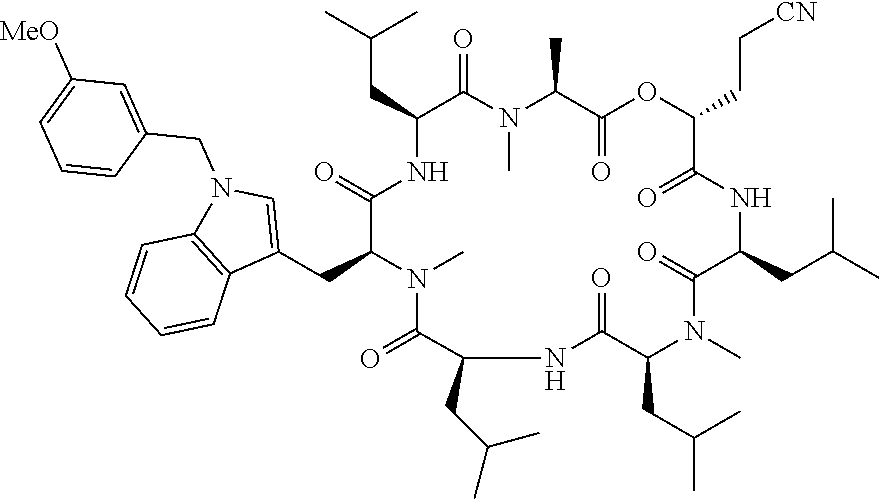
C(CC1NC(=O)C(CC2=CN(CC3=CC([MeO])=CC=C3)C3=C2C=CC=C3)N(C)C(=O)C(CC(C)C)NC(=O)C(CC(C)C)N(C)C(=O)C(CC(C)C)NC(=O)C(CC[CN])OC(=O)C(C)N(C)C1=O)(C)C
